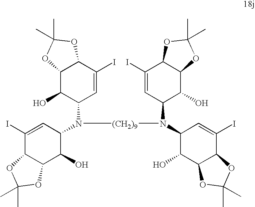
C1(I)=CC(N([(CH2)9]N(C2C(O)C3C(C(I)=C2)OC(C)(C)O3)C2C(O)C3C(C(I)=C2)OC(C)(C)O3)C2C=C(I)C3C(C2O)OC(C)(C)O3)C(O)C2C1OC(C)(C)O2
